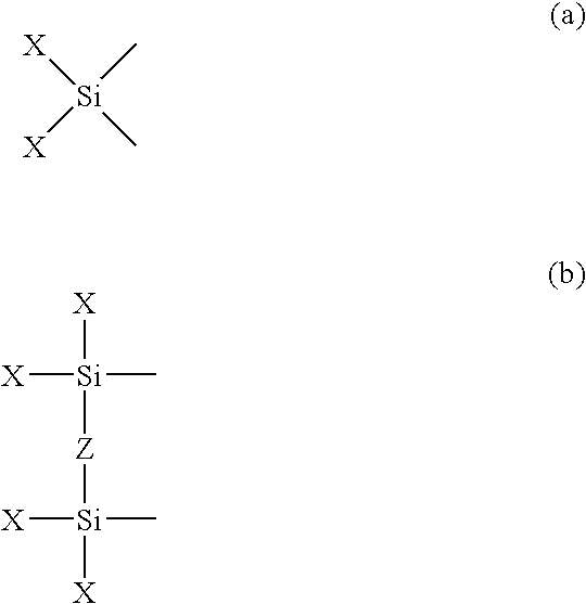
[X][Si]([X])(C)[Z][Si]([X])([X])C.[Si](C)(C)([X])[X]
